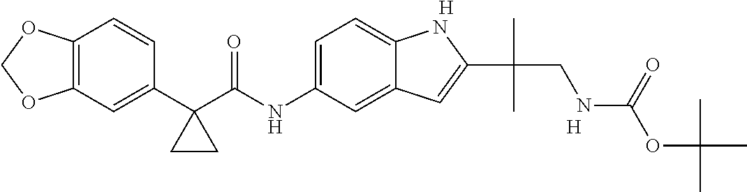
C1(C2(C(NC3=CC=C4C(=C3)C=C(C(C)(CNC(OC(C)(C)C)=O)C)N4)=O)CC2)=CC2=C(C=C1)OCO2.[H].[H]
